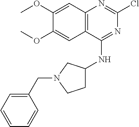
C12=C(C(NC3CCN(CC4=CC=CC=C4)C3)=NC(Cl)=N1)C=C(OC)C(OC)=C2
